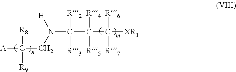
[A]C([R8])([R9])CN([H])C(C(C([XR1])([R6])[R7])([R4])[R5])([R2])[R3]
